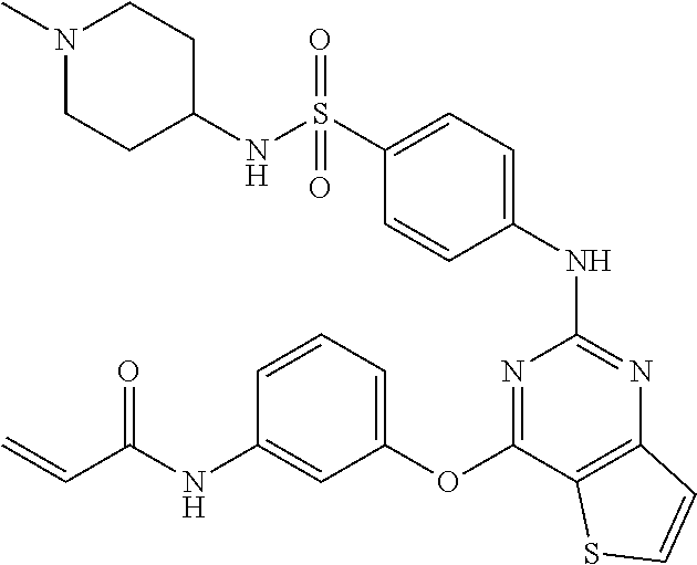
S(C1=CC=C(NC2=NC3=C(C(OC4=CC=CC(NC(C=C)=O)=C4)=N2)SC=C3)C=C1)(NC1CCN(C)CC1)(=O)=O
